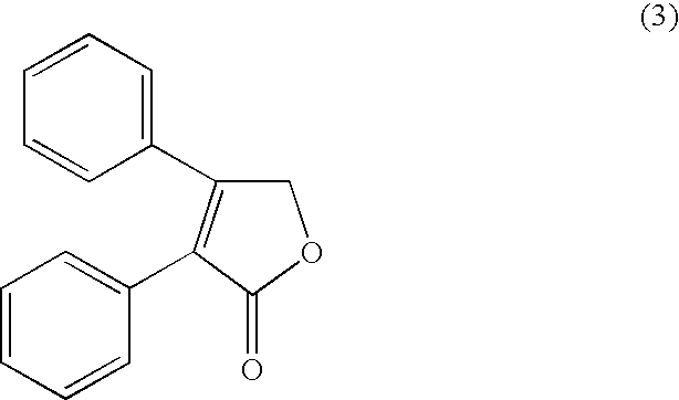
C1=CC=C(C2=C(C3=CC=CC=C3)C(=O)OC2)C=C1
